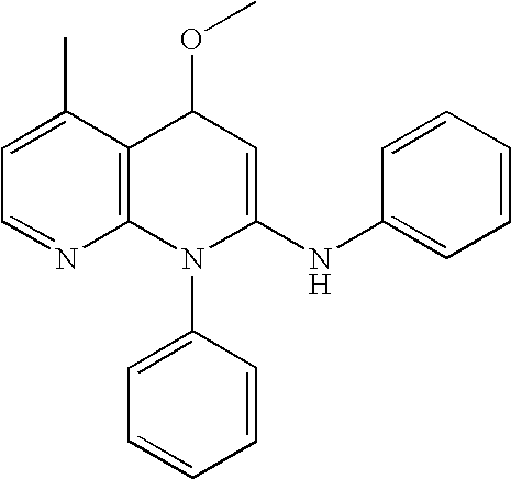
N1=CC=C(C)C2=C1N(C1=CC=CC=C1)C(NC1=CC=CC=C1)=CC2OC
